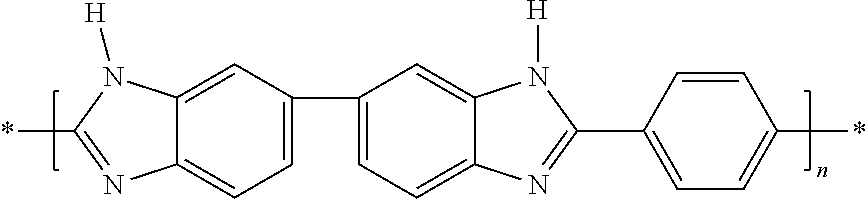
C1=C(C2=CC=C3C(=C2)N([H])C(C2=CC=C(*)C=C2)=N3)C=C2C(=C1)N=C(*)N2[H]
